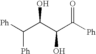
C(C(C(C([Ph])=O)O)O)([Ph])[Ph]
